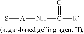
S[A]NC([R])=O
